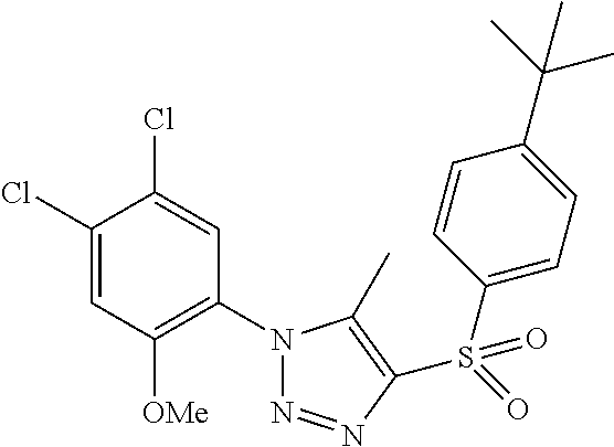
C1(Cl)=CC([OMe])=C(N2N=NC(S(=O)(C3=CC=C(C(C)(C)C)C=C3)=O)=C2C)C=C1Cl
